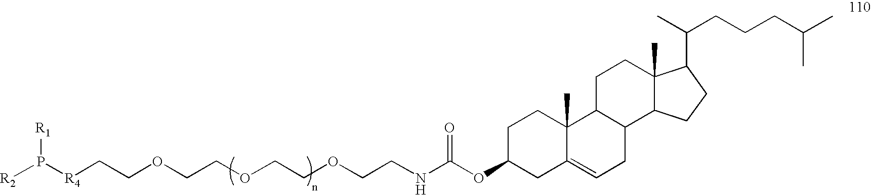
[R4](CCOCCOCCOCCNC(OC1CC2=CCC3C(C2(C)CC1)CCC1(C)C3CCC1C(C)CCCC(C)C)=O)P([R2])[R1]
